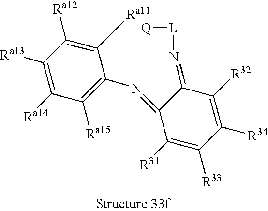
C1([Ra11])=C([Ra12])C([Ra13])=C([Ra14])C([Ra15])=C1N=C1C([R31])=C([R33])C([R34])=C([R32])C1=N[L][Q]
